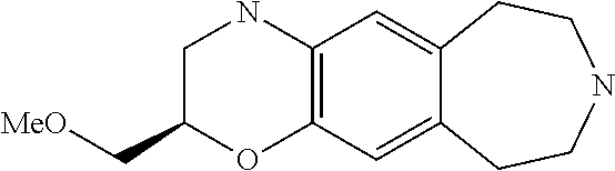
N1C2=C(OC(C[MeO])C1)C=C1C(=C2)CCNCC1
